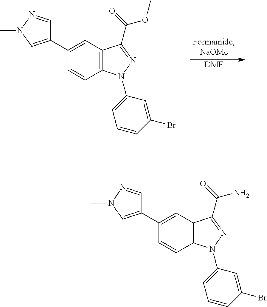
[DMF].C1(C2=CN(C)N=C2)=CC2=C(C=C1)N(C1=CC=CC(Br)=C1)N=C2C(=O)OC.C1(C2=CN(C)N=C2)=CC2=C(C=C1)N(C1=CC=CC(Br)=C1)N=C2C(=O)N
